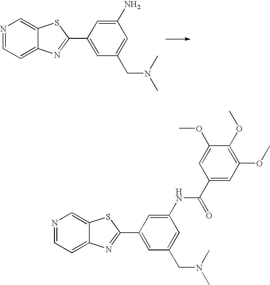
N1=CC=C2C(=C1)SC(C1=CC(CN(C)C)=CC(N)=C1)=N2.N1=CC=C2C(=C1)SC(C1=CC(CN(C)C)=CC(NC(=O)C3=CC(OC)=C(OC)C(OC)=C3)=C1)=N2
